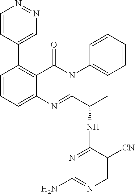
C1(C2=CN=NC=C2)=C2C(=CC=C1)N=C(C(C)NC1=NC(N)=NC=C1[CN])N(C1=CC=CC=C1)C2=O
